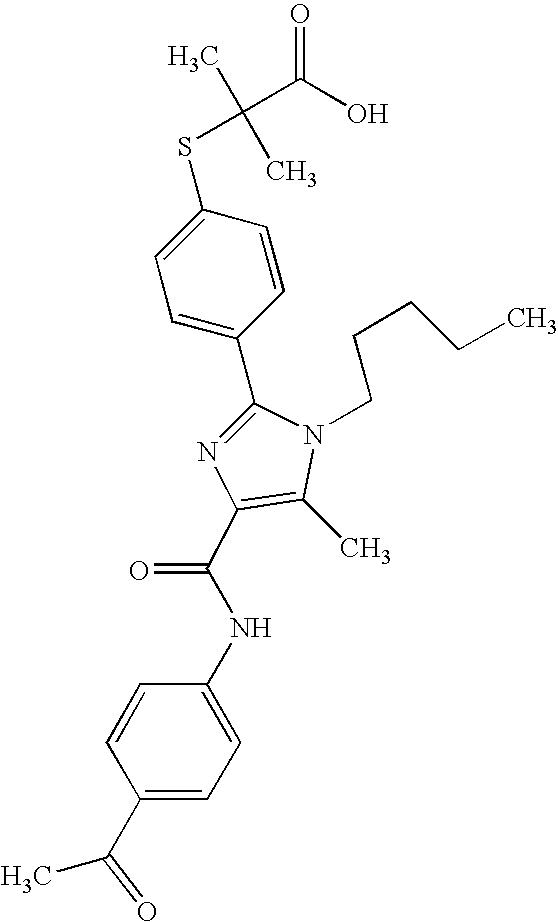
C1(C2=CC=C(SC(C)(C)C(O)=O)C=C2)=NC(C(NC2=CC=C(C(C)=O)C=C2)=O)=C(C)N1CCCCC
